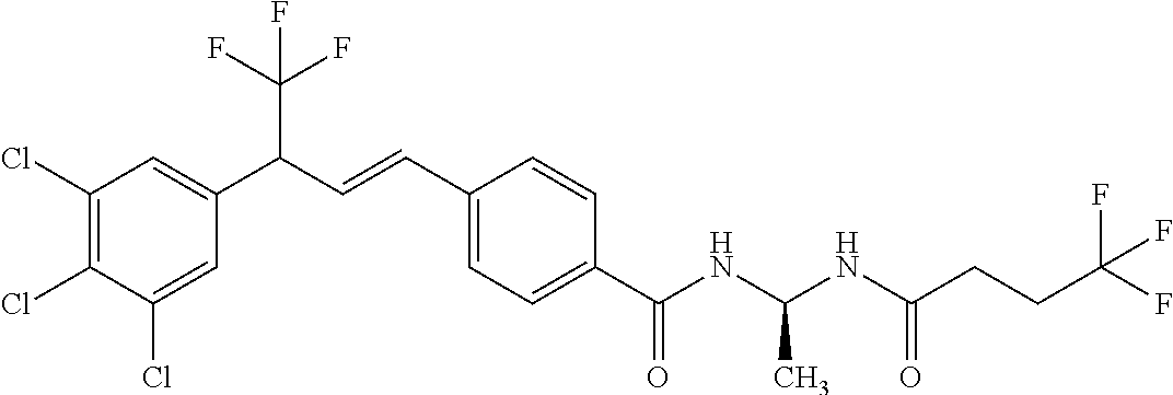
C1(Cl)=C(Cl)C(Cl)=CC(C(C=CC2=CC=C(C(NC(NC(CCC(F)(F)F)=O)C)=O)C=C2)C(F)(F)F)=C1
